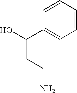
C1=CC=CC=C1C(O)CCN
